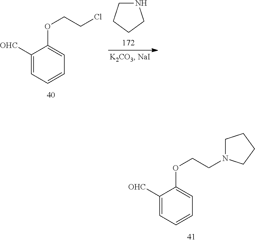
N1CCCC1.C1([OHC])=CC=CC=C1OCCCl.C1([OHC])=CC=CC=C1OCCN1CCCC1
